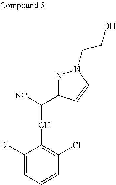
C1(Cl)=CC=CC(Cl)=C1C=C([NC])C1=NN(CCO)C=C1
